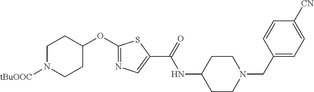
[tBuOOC]N1CCC(OC2=NC=C(C(=O)NC3CCN(CC4=CC=C([CN])C=C4)CC3)S2)CC1
